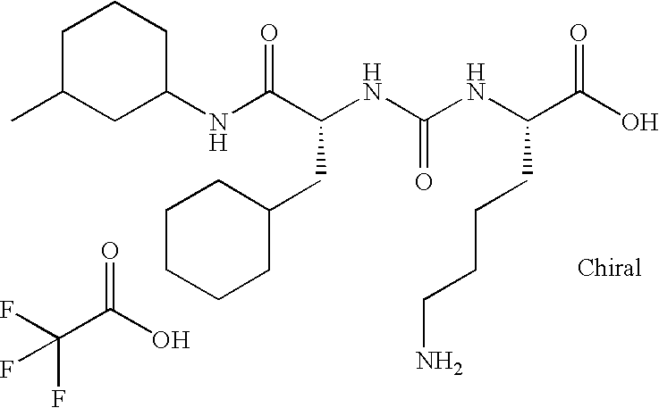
N(C(C(NC(NC(C(O)=O)CCCCN)=O)CC1CCCCC1)=O)C1CC(C)CCC1.FC(C(O)=O)(F)F
